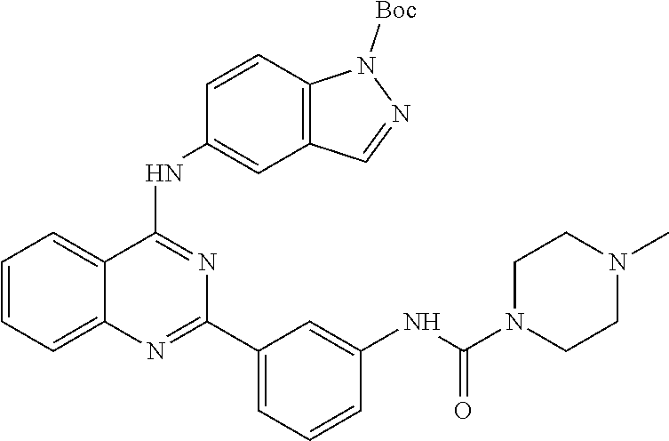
C1=CC=C2C(=C1)C(NC1=CC3=C(C=C1)N([Boc])N=C3)=NC(C1=CC=CC(NC(=O)N3CCN(C)CC3)=C1)=N2
